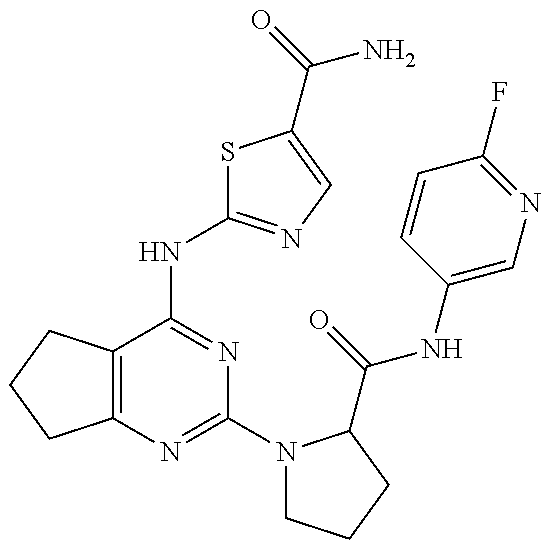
C12=C(C(NC3=NC=C(C(=O)N)S3)=NC(N3CCCC3C(=O)NC3=CN=C(F)C=C3)=N1)CCC2
